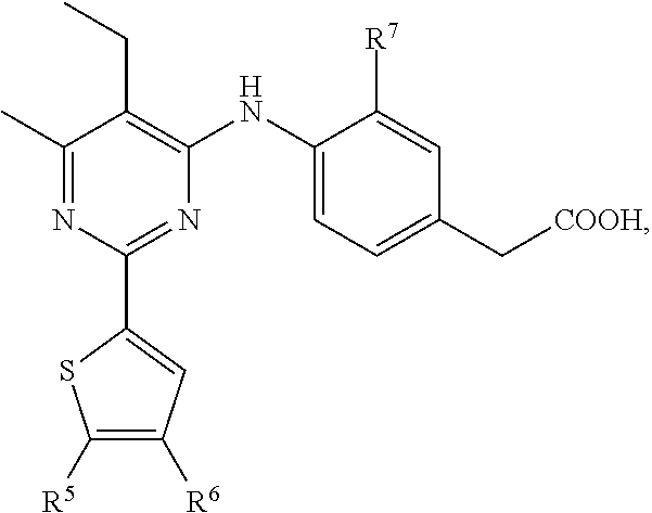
C1(NC2=C(CC)C(C)=NC(C3=CC([R6])=C([R5])S3)=N2)=CC=C(C[COOH])C=C1[R7]
